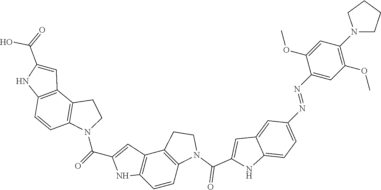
C1=CC2=C(C3=C1NC(C(O)=O)=C3)CCN2C(C1=CC2=C(C=CC3=C2CCN3C(C2=CC3=CC(N=NC4=CC(OC)=C(N5CCCC5)C=C4OC)=CC=C3N2)=O)N1)=O
